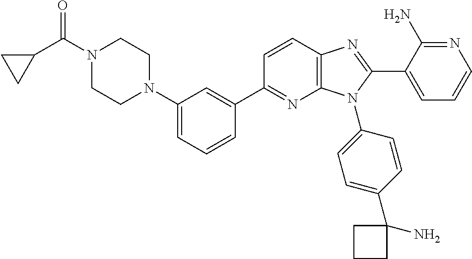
C12=C(C=CC(C3=CC(N4CCN(C(C5CC5)=O)CC4)=CC=C3)=N1)N=C(C1=CC=CN=C1N)N2C1=CC=C(C2(N)CCC2)C=C1
